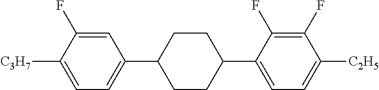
C1=C(F)C([C3H7])=CC=C1C1CCC(C2=CC=C([C2H5])C(F)=C2F)CC1
